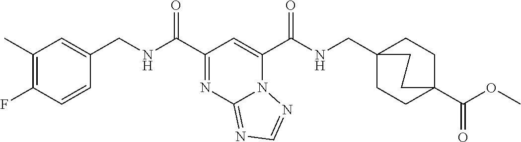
C1(C)=C(F)C=CC(CNC(C2=NC3=NC=NN3C(C(NCC34CCC(C(OC)=O)(CC3)CC4)=O)=C2)=O)=C1
